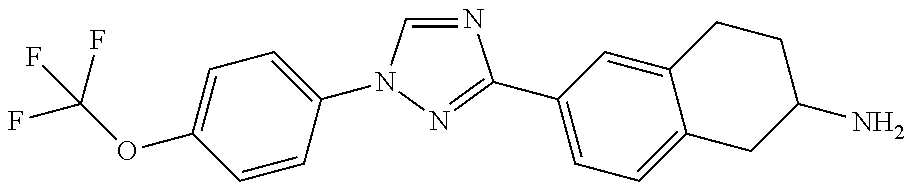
C(OC1=CC=C(N2C=NC(C3=CC=C4C(=C3)CCC(N)C4)=N2)C=C1)(F)(F)F
